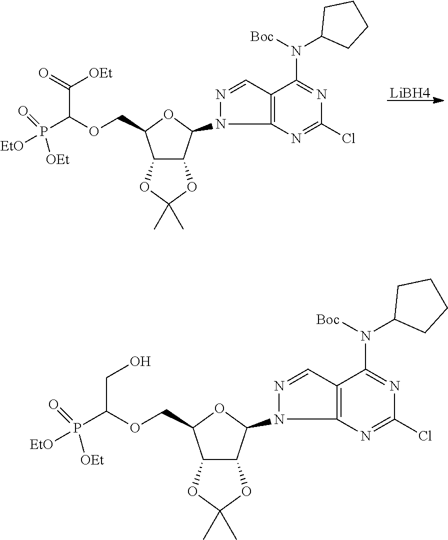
C12C(C(N3N=CC4=C3N=C(Cl)N=C4N([Boc])C3CCCC3)OC1COC(C(=O)[OEt])P([EtO])(=O)[OEt])OC(C)(C)O2.[LiBH4].C1(N2N=CC3=C2N=C(Cl)N=C3N(C2CCCC2)[Boc])OC(COC(CO)P([EtO])(=O)[OEt])C2C1OC(C)(C)O2
